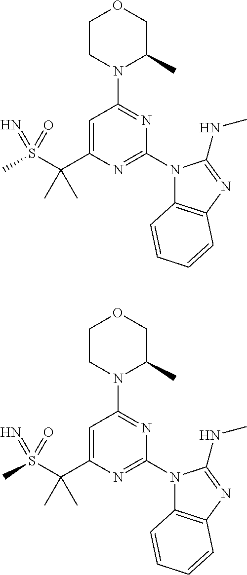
C1=C(C(S(C)(=O)=N)(C)C)N=C(N2C3=C(N=C2NC)C=CC=C3)N=C1N1C(C)COCC1.C1=C(C(S(C)(=O)=N)(C)C)N=C(N2C3=C(N=C2NC)C=CC=C3)N=C1N1C(C)COCC1
